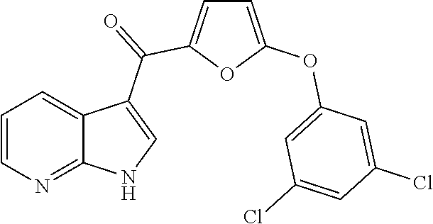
C1=CN=C2C(=C1)C(C(=O)C1=CC=C(OC3=CC(Cl)=CC(Cl)=C3)O1)=CN2
